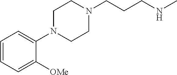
C1N(CCCNC)CCN(C2=CC=CC=C2[OMe])C1
